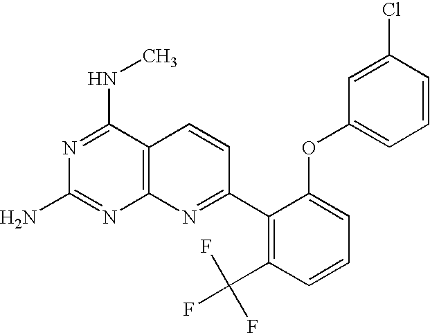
N1=C(NC)C2=C(N=C1N)N=C(C1=C(C(F)(F)F)C=CC=C1OC1=CC=CC(Cl)=C1)C=C2
